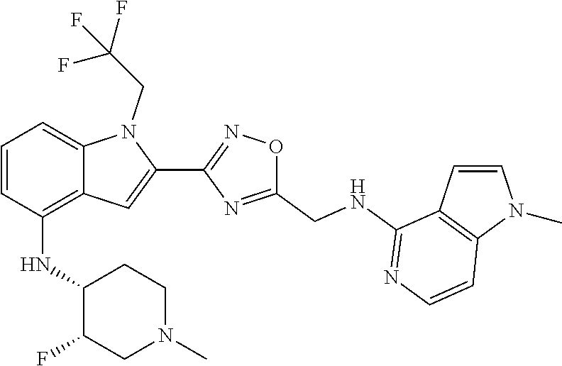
C1(C2=CC3=C(NC4C(F)CN(C)CC4)C=CC=C3N2CC(F)(F)F)=NOC(CNC2=NC=CC3=C2C=CN3C)=N1
